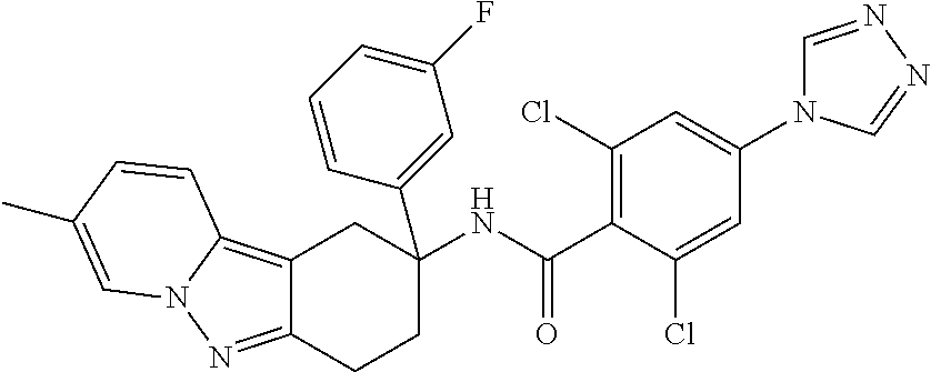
C12=C3N(N=C1CCC(NC(C1=C(Cl)C=C(N4C=NN=C4)C=C1Cl)=O)(C1=CC(F)=CC=C1)C2)C=C(C)C=C3
